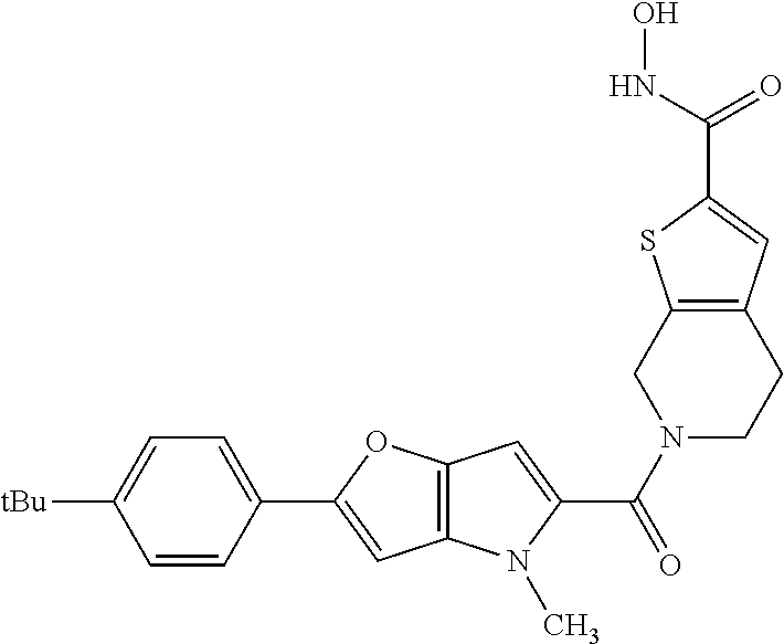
[tBu]C1=CC=C(C2=CC3=C(O2)C=C(C(N2CCC4=C(C2)SC(C(NO)=O)=C4)=O)N3C)C=C1
